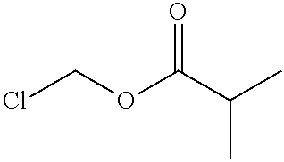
ClCOC(C(C)C)=O
